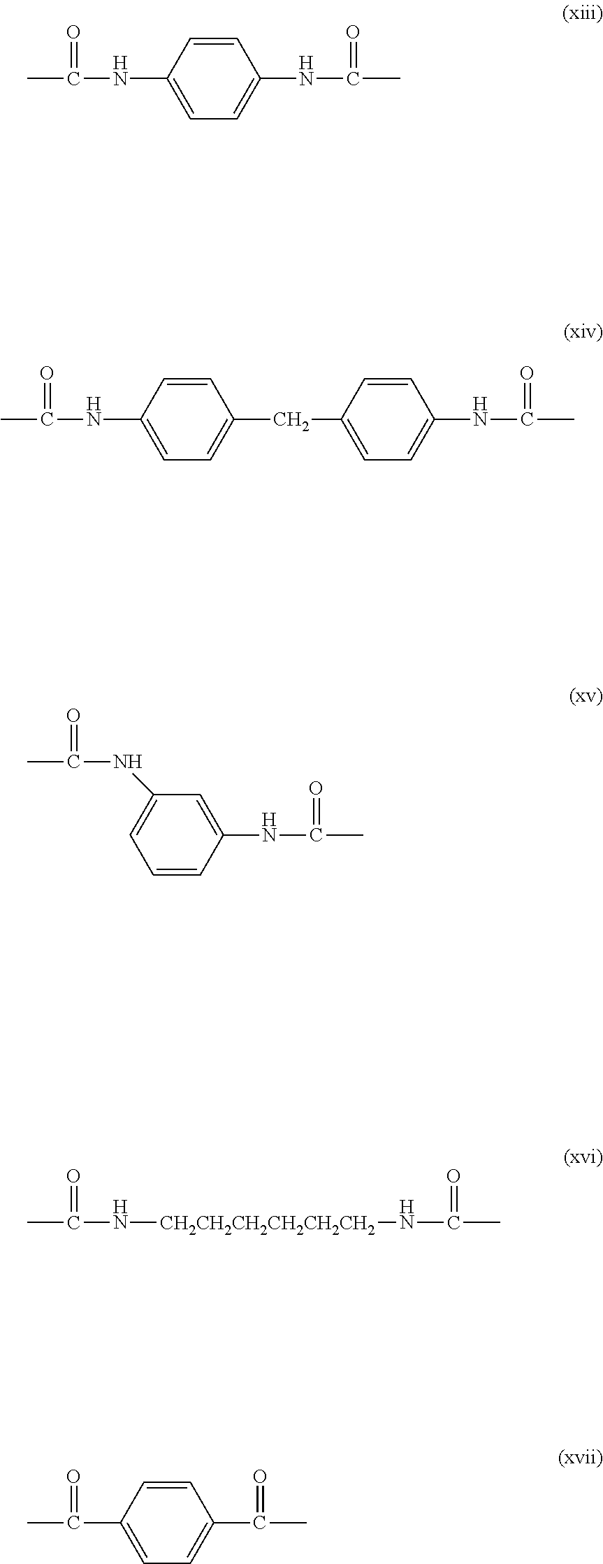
C1=CC(NC(C)=O)=CC=C1NC(C)=O.C1=CC(NC(C)=O)=CC=C1CC1=CC=C(NC(C)=O)C=C1.C1=CC(NC(C)=O)=CC(NC(C)=O)=C1.CC(N[CH2CH2CH2CH2CH2CH2]NC(C)=O)=O.C1=CC(C(C)=O)=CC=C1C(C)=O
